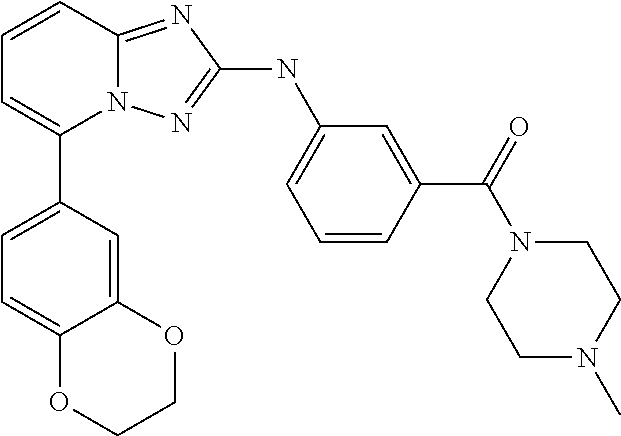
C1=CC2=NC(NC3=CC=CC(C(N4CCN(C)CC4)=O)=C3)=NN2C(C2=CC=C3C(=C2)OCCO3)=C1
